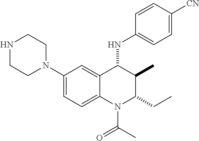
C1(N2CCNCC2)=CC=C2C(=C1)C(NC1=CC=C([CN])C=C1)C(C)C(CC)N2C(C)=O
